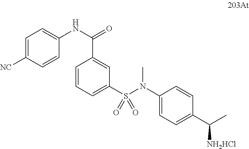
C1=C([NC])C=CC(NC(=O)C2=CC(S(N(C3=CC=C(C(C)[NH2HCl])C=C3)C)(=O)=O)=CC=C2)=C1
